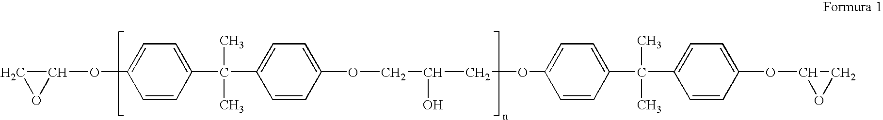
C1OC1OC1=CC=C(C(C2=CC=C(OCC(COC3=CC=C(C(C4=CC=C(OC5OC5)C=C4)(C)C)C=C3)O)C=C2)(C)C)C=C1
